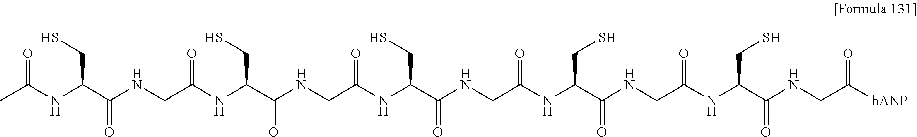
CC(NC(C(NCC(NC(C(NCC(NC(C(NCC(NC(C(NCC(NC(C(NCC([hANP])=O)=O)CS)=O)=O)CS)=O)=O)CS)=O)=O)CS)=O)=O)CS)=O
